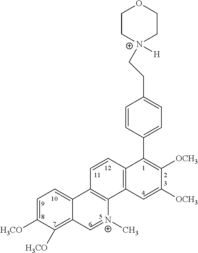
C1=C([H3CO])C([H3CO])=C2C(=C1)C1=C([N+](C)=C2)C2=C(C=C1)C(C1=CC=C(CC[N+]3([H])CCOCC3)C=C1)=C([OCH3])C([OCH3])=C2
